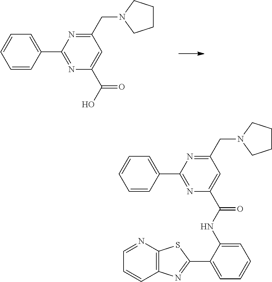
C1(CN2CCCC2)=NC(C2=CC=CC=C2)=NC(C(=O)O)=C1.C1(CN2CCCC2)=NC(C2=CC=CC=C2)=NC(C(=O)NC2=CC=CC=C2C2=NC3=C(N=CC=C3)S2)=C1
